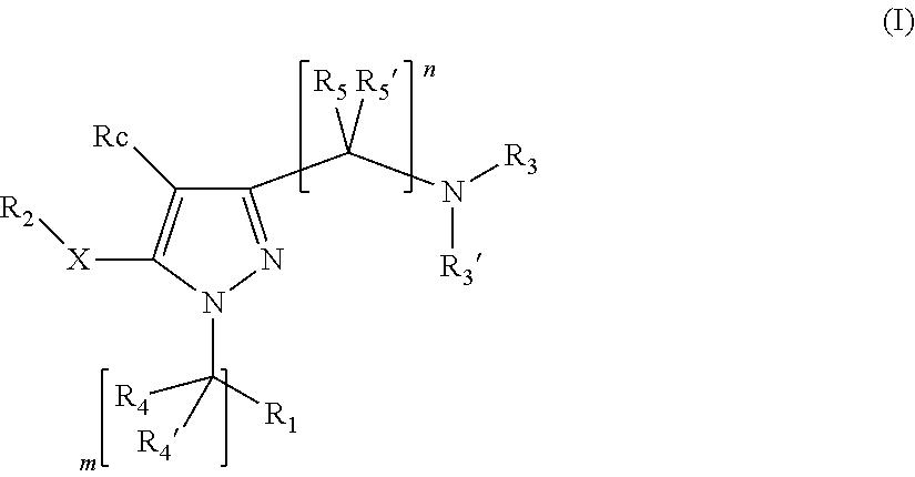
C1(C(N([R3])[R3])([R5])[R5])=NN(C([R4])([R1])[R4])C([X][R2])=C1[Rc]
